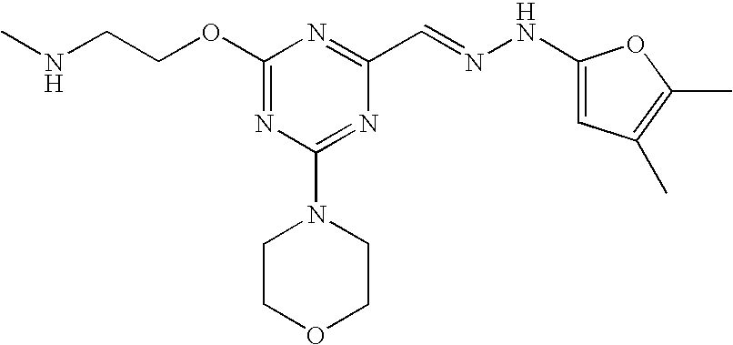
C(COC1=NC(N2CCOCC2)=NC(C=NNC2=CC(C)=C(C)O2)=N1)NC
